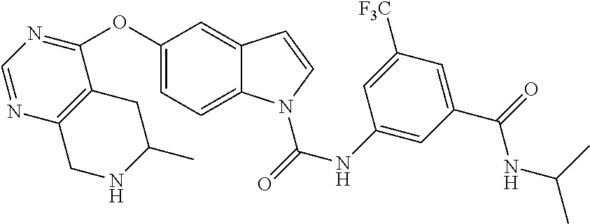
C1(OC2=NC=NC3=C2CC(C)NC3)=CC=C2C(=C1)C=CN2C(NC1=CC(C(=O)NC(C)C)=CC([F3C])=C1)=O
